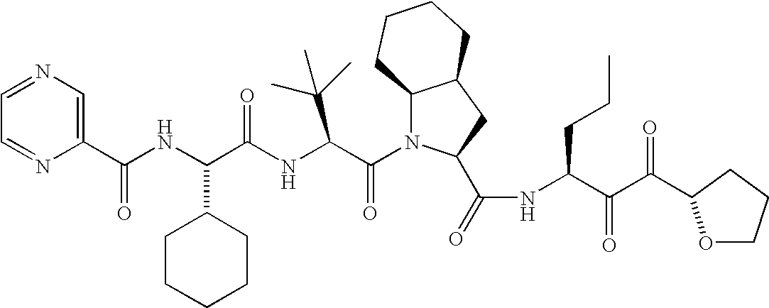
C1(C(NC(C(NC(C(N2C3C(CC2C(=O)NC(C(C(=O)C2OCCC2)=O)CCC)CCCC3)=O)C(C)(C)C)=O)C2CCCCC2)=O)=CN=CC=N1
